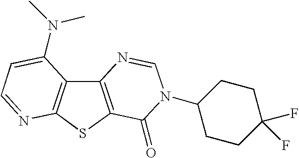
C12=C(SC3=C1C(N(C)C)=CC=N3)C(=O)N(C1CCC(F)(F)CC1)C=N2
